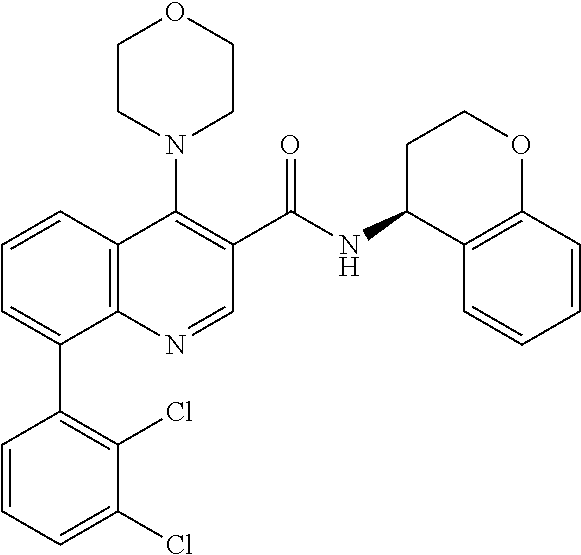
C1(C2=CC=CC3=C2N=CC(C(NC2C4=C(OCC2)C=CC=C4)=O)=C3N2CCOCC2)=C(Cl)C(Cl)=CC=C1
